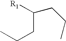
C([R1])(CCC)CCC
